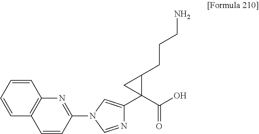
C1(N2C=NC(C3(C(O)=O)C(CCCN)C3)=C2)=NC2=C(C=C1)C=CC=C2
